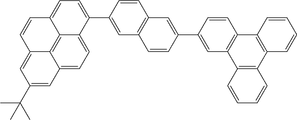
C1(C2=CC=C3C4=C5C(=CC=C24)C=C(C(C)(C)C)C=C5C=C3)=CC2=C(C=C1)C=C(C1=CC3=C(C=C1)C1=C(C4=C3C=CC=C4)C=CC=C1)C=C2
